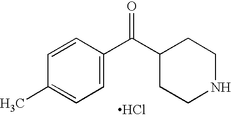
C1=CC(C(C2CCNCC2)=O)=CC=C1C.Cl
